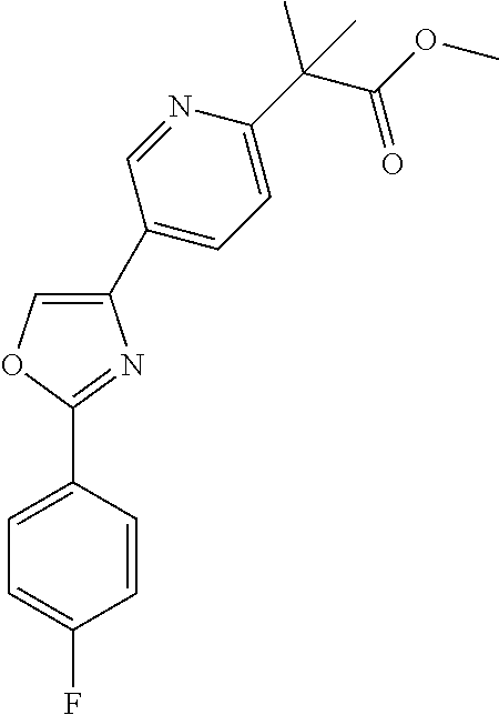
C1=C(C2=CC=C(C(C(OC)=O)(C)C)N=C2)N=C(C2=CC=C(F)C=C2)O1
